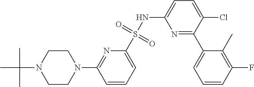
N1=C(C2=CC=CC(F)=C2C)C(Cl)=CC=C1NS(C1=CC=CC(N2CCN(C(C)(C)C)CC2)=N1)(=O)=O
